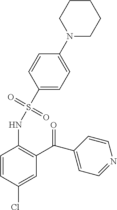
C1=CC(Cl)=CC(C(C2=CC=NC=C2)=O)=C1NS(C1=CC=C(N2CCCCC2)C=C1)(=O)=O
